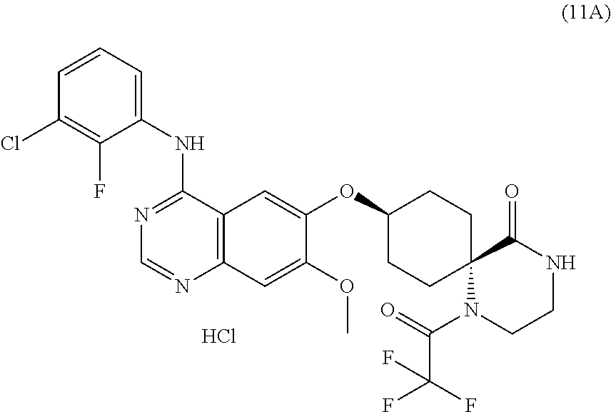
C1(OC2=CC3=C(C=C2OC)N=CN=C3NC2=CC=CC(Cl)=C2F)CCC2(CC1)N(C(=O)C(F)(F)F)CCNC2=O.Cl
